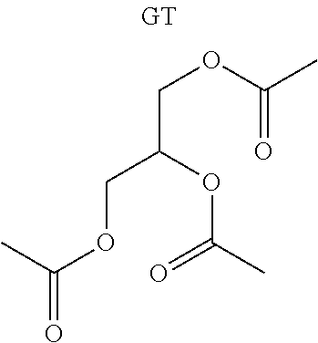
CC(OCC(OC(C)=O)COC(C)=O)=O
